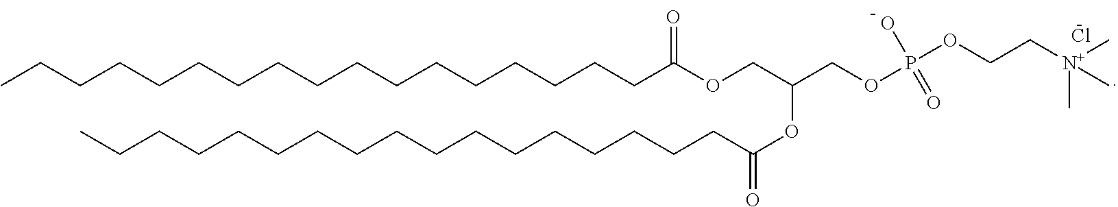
C(CCCCCCCCCCCCC(OCC(COP(OCC[N+](C)(C)C)(O)=O)OC(CCCCCCCCCCCCCCCCC)=O)=O)CCCC.Cl
